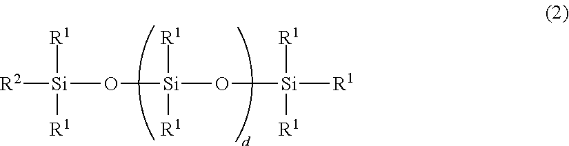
O([Si](O[Si]([R1])([R1])[R1])([R1])[R1])[Si]([R1])([R1])[R2]
